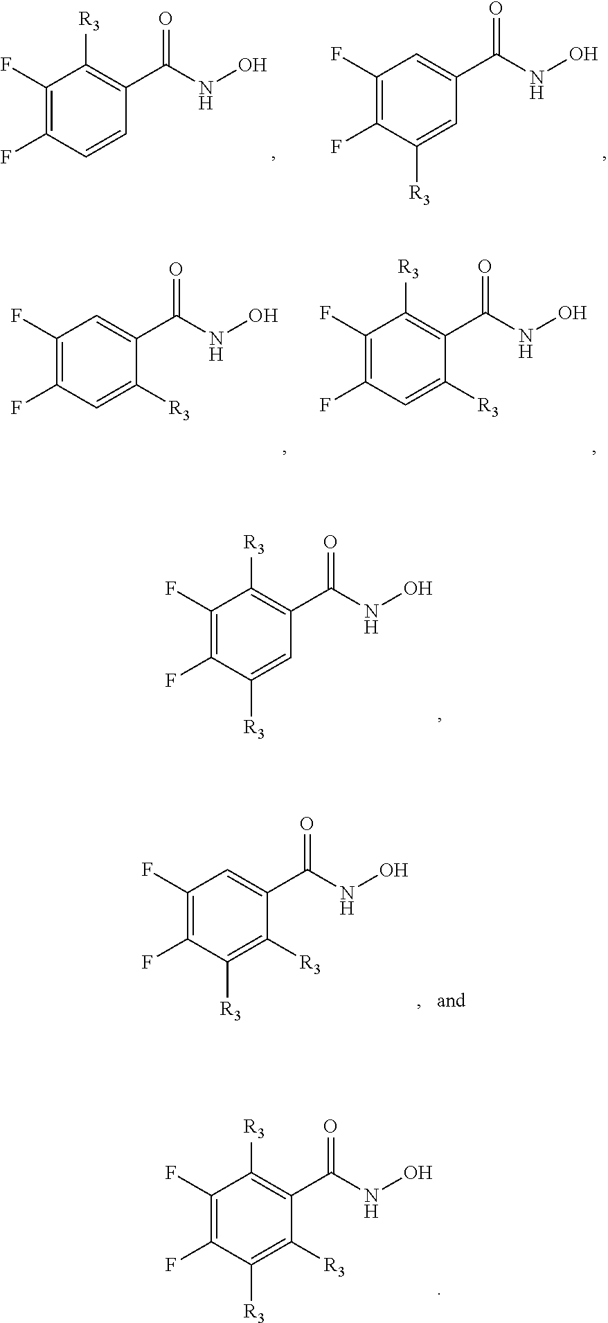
C1(F)=C(F)C=CC(C(NO)=O)=C1[R3].C1(F)=C(F)C([R3])=CC(C(NO)=O)=C1.C1(F)=C(F)C=C([R3])C(C(NO)=O)=C1.C1(F)=C(F)C=C([R3])C(C(NO)=O)=C1[R3].C1(F)=C(F)C([R3])=CC(C(NO)=O)=C1[R3].C1(F)=C(F)C([R3])=C([R3])C(C(NO)=O)=C1.C1(F)=C(F)C([R3])=C([R3])C(C(NO)=O)=C1[R3]
